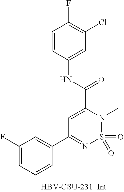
O=S1(=O)N(C)C(C(NC2=CC(Cl)=C(F)C=C2)=O)=CC(C2=CC(F)=CC=C2)=N1
